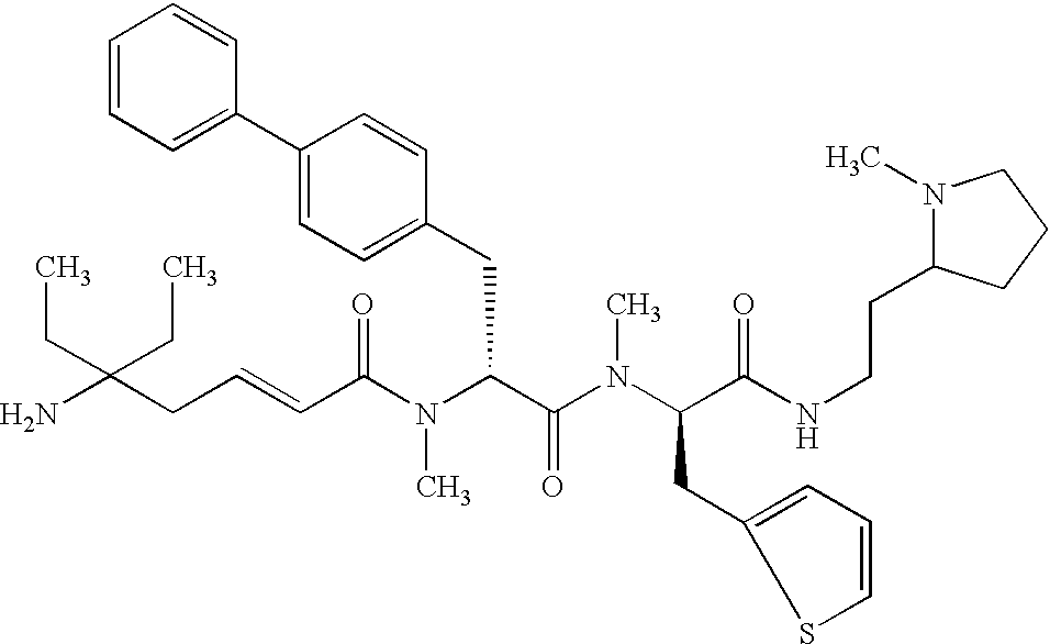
NC(CC=CC(N(C(C(=O)N(C)C(CC1=CC=CS1)C(=O)NCCC1N(C)CCC1)CC1=CC=C(C2=CC=CC=C2)C=C1)C)=O)(CC)CC
